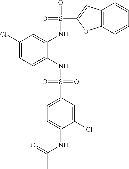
C1(Cl)=CC=C(NS(=O)(=O)C2=CC=C(NC(C)=O)C(Cl)=C2)C(NS(=O)(C2=CC3=C(O2)C=CC=C3)=O)=C1
